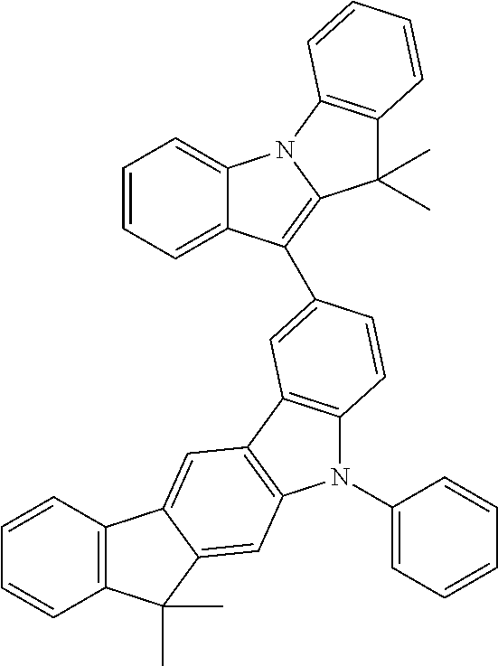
C12=CC=CC=C1C(C1=CC3=C(N(C4=CC=CC=C4)C4=C3C=C3C(=C4)C(C)(C)C4=C3C=CC=C4)C=C1)=C1N2C2=C(C1(C)C)C=CC=C2
